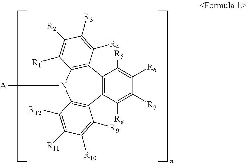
C1([R6])=C([R5])C2=C(C([R8])=C1[R7])C1=C(N([A])C3=C2C([R4])=C([R3])C([R2])=C3[R1])C([R12])=C([R11])C([R10])=C1[R9]
